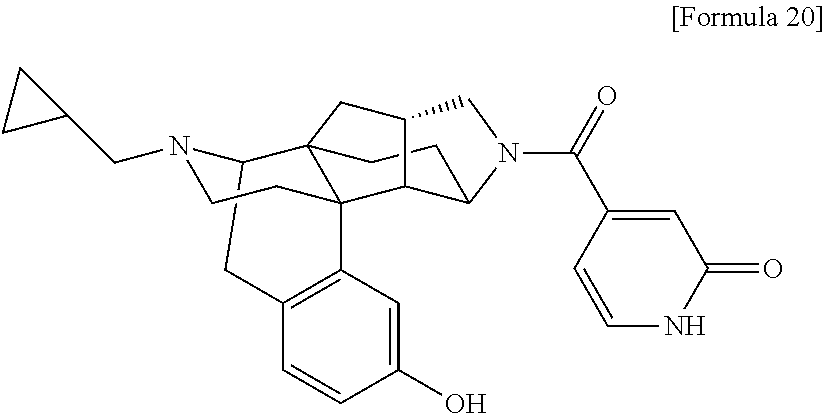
C12CC3=C(C=C(O)C=C3)C3(CCN1CC1CC1)C21CCC2C3C(C1)CN2C(=O)C1=CC(=O)NC=C1
